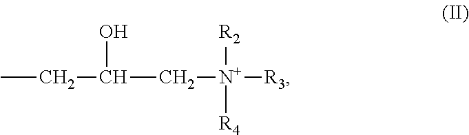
CCC(C[N+]([R3])([R4])[R2])O
